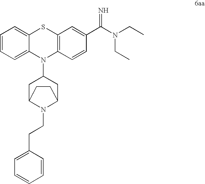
C1=CC=C2C(=C1)SC1=C(N2C2CC3N(CCC4=CC=CC=C4)C(C2)CC3)C=CC(C(=N)N(CC)CC)=C1
